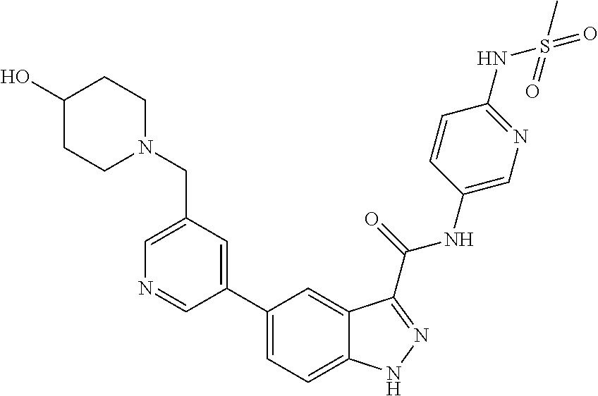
C1(CN2CCC(O)CC2)=CN=CC(C2=CC=C3C(=C2)C(C(NC2=CN=C(NS(C)(=O)=O)C=C2)=O)=NN3)=C1
